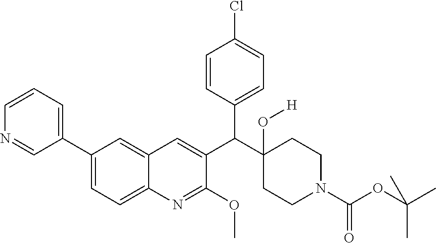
C1(C2=CC=CN=C2)=CC=C2C(=C1)C=C(C(C1(O[H])CCN(C(OC(C)(C)C)=O)CC1)C1=CC=C(Cl)C=C1)C(OC)=N2
